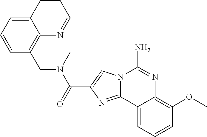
N12C(=NC(C(=O)N(CC3=C4C(=CC=C3)C=CC=N4)C)=C1)C1=CC=CC(OC)=C1N=C2N
